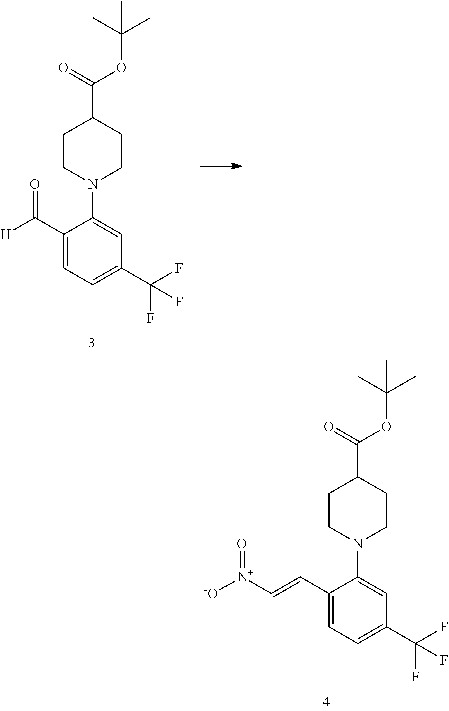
C1CN(C2=CC(C(F)(F)F)=CC=C2C=C[N+]([-O])=O)CCC1C(OC(C)(C)C)=O.C1CN(C2=CC(C(F)(F)F)=CC=C2C([H])=O)CCC1C(OC(C)(C)C)=O
